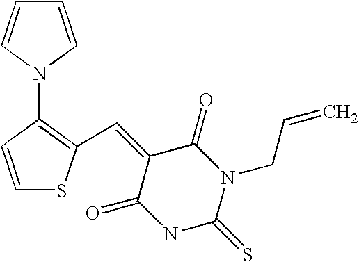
C1=CN(C2=C(C=C3C(=O)NC(=S)N(CC=C)C3=O)SC=C2)C=C1
